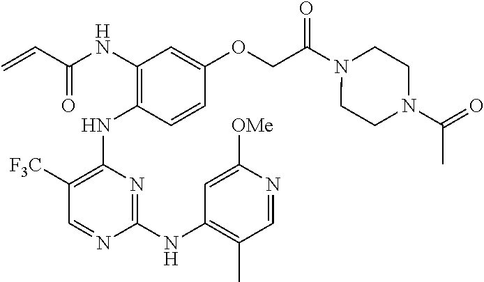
N(C1=C(NC2=C([F3C])C=NC(NC3=C(C)C=NC([OMe])=C3)=N2)C=CC(OCC(N2CCN(C(C)=O)CC2)=O)=C1)C(C=C)=O
